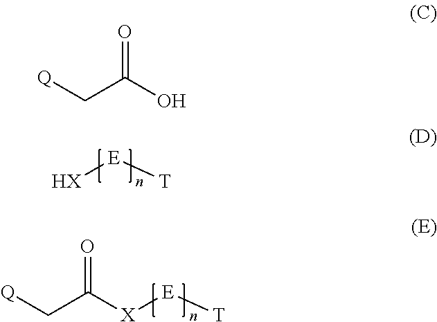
[HX][E][T].[X]([E][T])C(C[Q])=O.C(C(O)=O)[Q]
